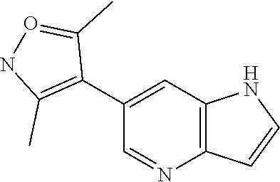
C1(C2=C(C)NO=C2C)=CC2=C(N=C1)C=CN2
